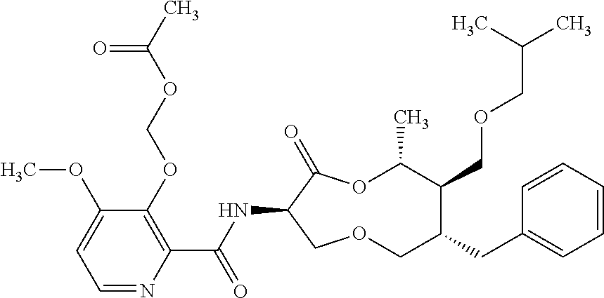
C1(OCOC(C)=O)=C(C(NC2C(=O)OC(C)C(COCC(C)C)C(CC3=CC=CC=C3)COC2)=O)N=CC=C1OC
